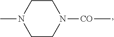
N1([CO]C)CCN(C)CC1
